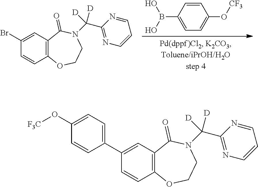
C1=CC2=C(C=C1Br)C(=O)N(C(C1=NC=CC=N1)([D])[D])CCO2.C1(B(O)O)=CC=C(O[CF3])C=C1.C1=CC2=C(C=C1C1=CC=C(O[F3C])C=C1)C(=O)N(C(C1=NC=CC=N1)([D])[D])CCO2
